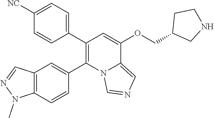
C1=CC(C2=C(C3=CC4=C(C=C3)N(C)N=C4)N3C(=CN=C3)C(OCC3CNCC3)=C2)=CC=C1[NC]
